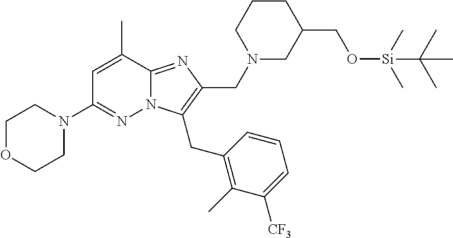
C1=C(C)C2=NC(CN3CC(CO[Si](C)(C)C(C)(C)C)CCC3)=C(CC3=C(C)C([CF3])=CC=C3)N2N=C1N1CCOCC1
